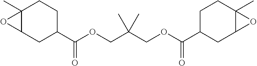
C12CC(C(OCC(COC(C3CCC4(C)C(C3)O4)=O)(C)C)=O)CCC1(C)O2
